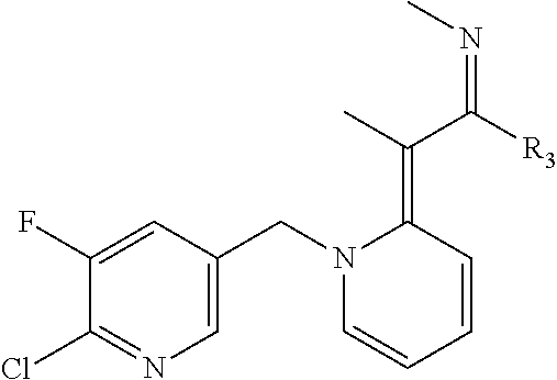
C1(F)=CC(CN2C=CC=CC2=C(C([R3])=NC)C)=CN=C1Cl
